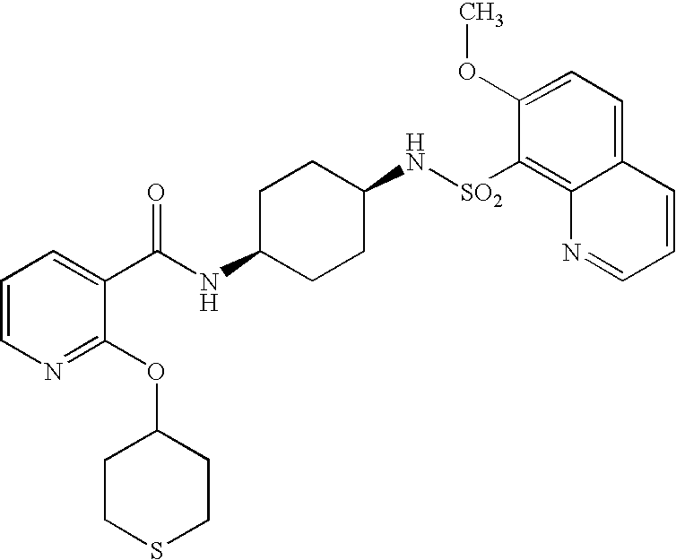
C1CC(NC(=O)C2=CC=CN=C2OC2CCSCC2)CCC1N[SO2]C1=C2C(=CC=C1OC)C=CC=N2
